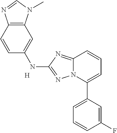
C1=C(C2=CC=CC3=NC(NC4=CC5=C(C=C4)N=CN5C)=NN23)C=C(F)C=C1.[H]
